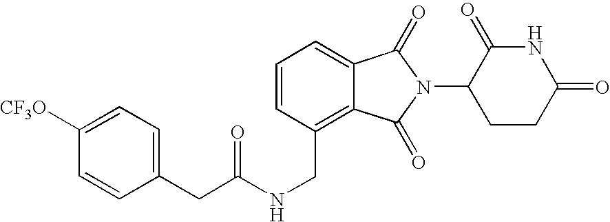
C1=CC(CNC(CC2=CC=C([CF3O])C=C2)=O)=C2C(=C1)C(=O)N(C1CCC(=O)NC1=O)C2=O
